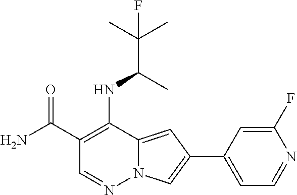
C1(C(N)=O)=C(NC(C(C)(C)F)C)C2=CC(C3=CC=NC(F)=C3)=CN2N=C1
